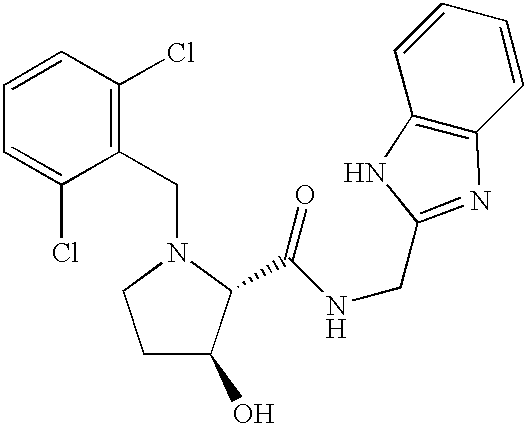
C1=CC=C(Cl)C(CN2CCC(O)C2C(NCC2=NC3=C(C=CC=C3)N2)=O)=C1Cl
